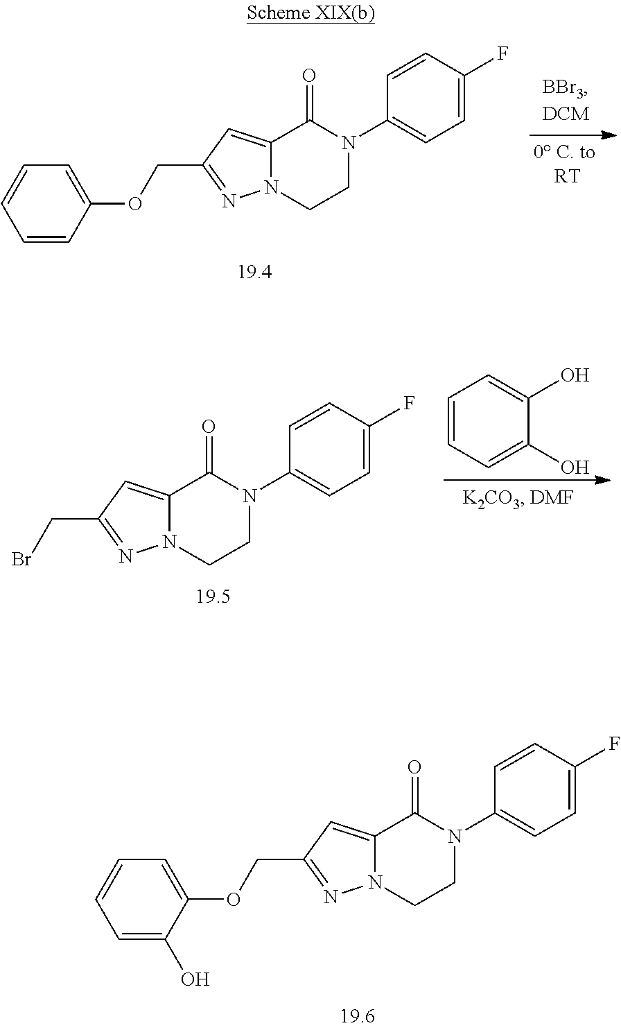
C1=CC(OCC2=NN3C(=C2)C(=O)N(C2=CC=C(F)C=C2)CC3)=CC=C1.C1=CC=C(O)C(O)=C1.C(C1=NN2C(=C1)C(=O)N(C1=CC=C(F)C=C1)CC2)Br.C1=C(O)C(OCC2=NN3C(=C2)C(=O)N(C2=CC=C(F)C=C2)CC3)=CC=C1
